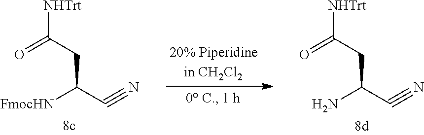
O=C(CC([FmocHN])C#N)[NHTrt].O=C(CC(N)C#N)[NHTrt]
